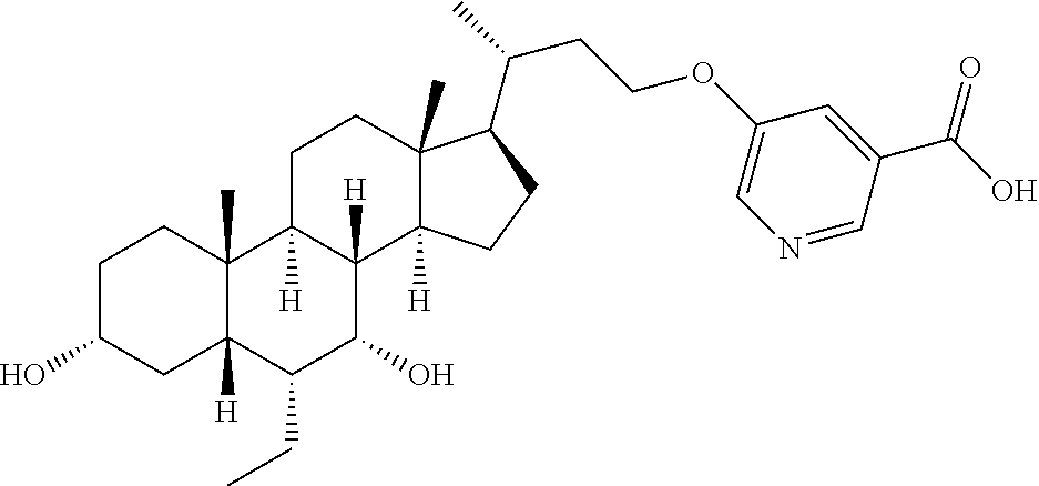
OC1CCC2(C)C([H])(C1)C(CC)C(O)C1([H])C2([H])CCC2(C)C1([H])CCC2C(C)CCOC1=CN=CC(C(O)=O)=C1
